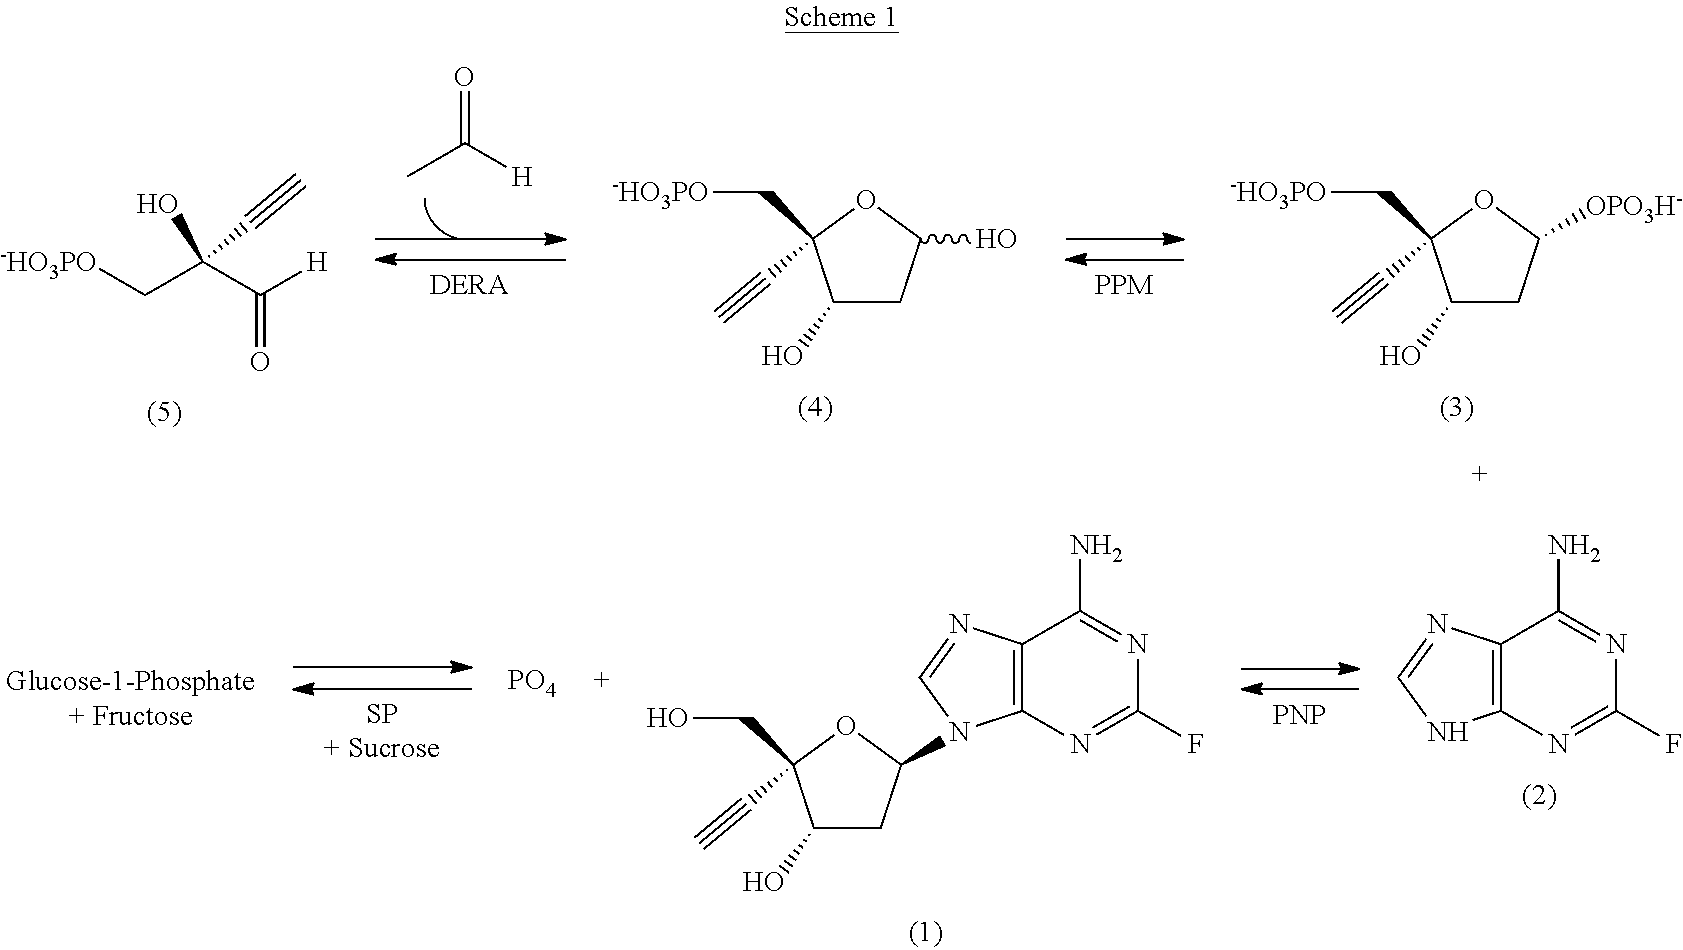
CC(=O)[H].[-HO3PO]CC(C([H])=O)(O)C#C.C1(O)CC(O)OC1(C[-HO3PO])C#C.C1(O)CC([OPO3H-])OC1(C[-HO3PO])C#C.C12=C(N=CN1)C(N)=NC(F)=N2.[PNP].C1(O)CC(N2C3=C(N=C2)C(N)=NC(F)=N3)OC1(CO)C#C.[SP+ Sucrose].[PO4].[Glucose-1-Phosphate+ Fructose]
